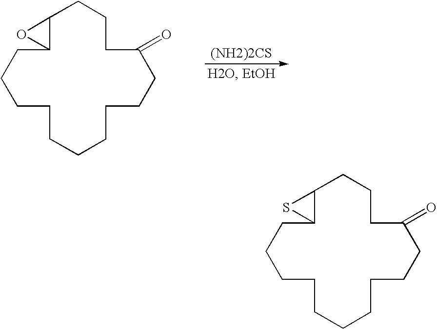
[(NH2)2CS].C1CCCCCCCCCC(=O)CCCC2C1O2.C1CCCCCCCCCC(=O)CCCC2C1S2
